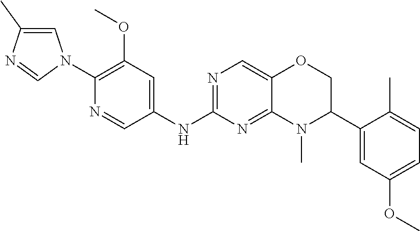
C1(N2C=C(C)N=C2)=C(OC)C=C(NC2=NC=C3C(=N2)N(C)C(C2=CC(OC)=CC=C2C)CO3)C=N1
